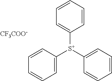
C1=CC=CC([S+](C2=CC=CC=C2)C2=CC=CC=C2)=C1.[CF3COO-]
